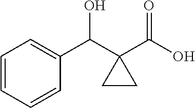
C1=CC=CC(C(C2(C(O)=O)CC2)O)=C1
